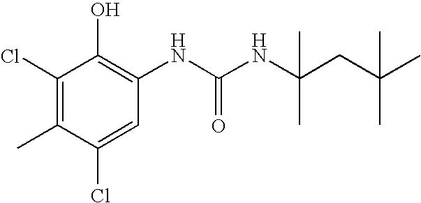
C1(Cl)=C(C)C(Cl)=CC(NC(NC(CC(C)(C)C)(C)C)=O)=C1O
